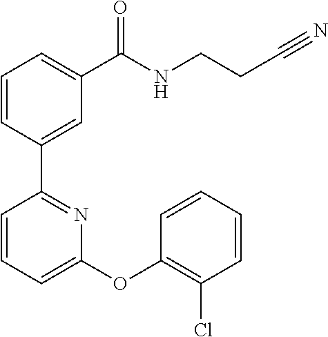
C1=CC(C2=NC(OC3=C(Cl)C=CC=C3)=CC=C2)=CC(C(NCCC#N)=O)=C1
